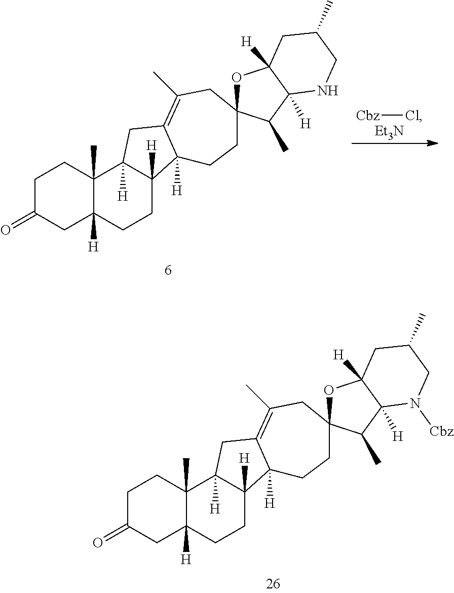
[Et3N].[Cbz]Cl.C1C(=O)CC2([H])C(C)(C1)C1([H])C([H])(CC2)C2([H])C(=C(C)CC3(CC2)OC2([H])C([H])(C3C)NCC(C)C2)C1.C1C(=O)CC2([H])C(C)(C1)C1([H])C([H])(CC2)C2([H])C(=C(C)CC3(CC2)OC2([H])C([H])(C3C)N([Cbz])CC(C)C2)C1
